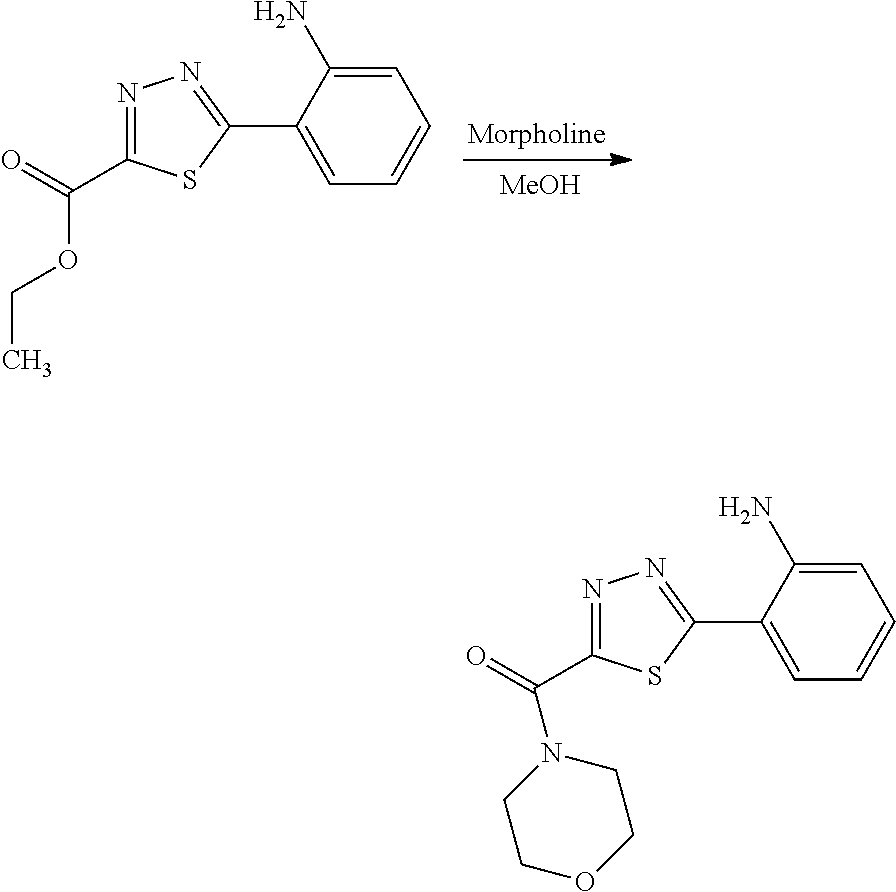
[Morpholine].[MeOH].N1=C(C(OCC)=O)SC(C2=CC=CC=C2N)=N1.N1=C(C(=O)N2CCOCC2)SC(C2=CC=CC=C2N)=N1
